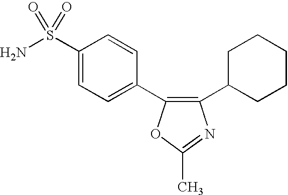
O1C(C)=NC(C2CCCCC2)=C1C1=CC=C(S(N)(=O)=O)C=C1
